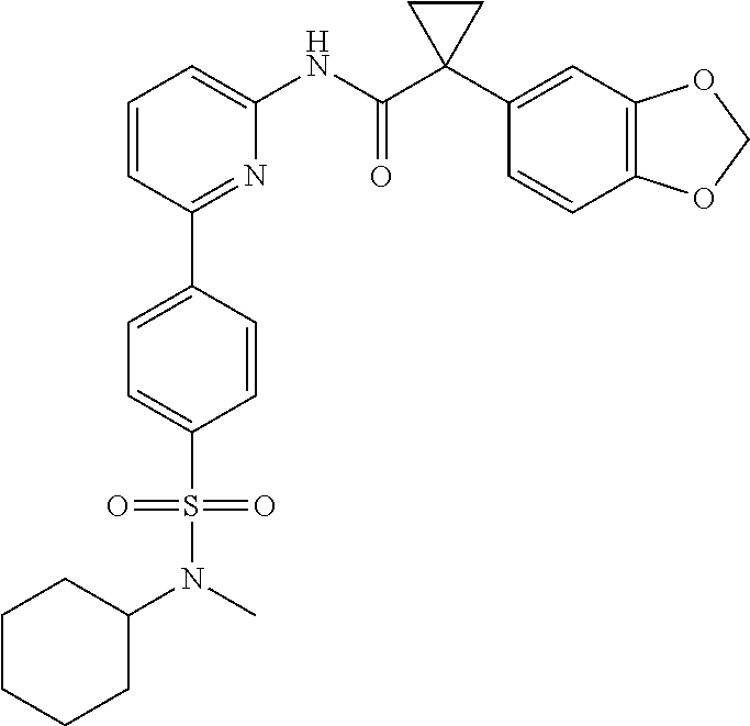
C1=CC=C(NC(C2(C3=CC4=C(C=C3)OCO4)CC2)=O)N=C1C1=CC=C(S(N(C)C2CCCCC2)(=O)=O)C=C1
